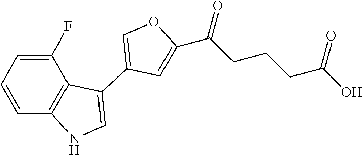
C1=C(C(CCCC(O)=O)=O)OC=C1C1=CNC2=C1C(F)=CC=C2
